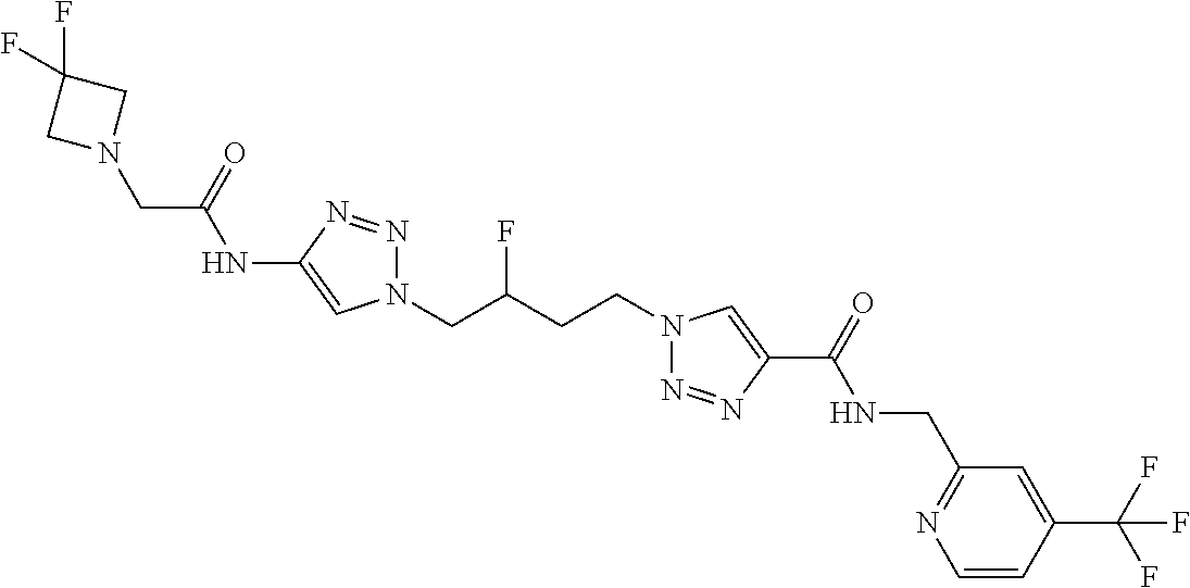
C1(NC(CN2CC(F)(F)C2)=O)=CN(CC(CCN2N=NC(C(=O)NCC3=NC=CC(C(F)(F)F)=C3)=C2)F)N=N1
